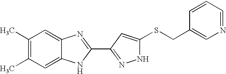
C1(C)=C(C)C=C2C(=C1)N=C(C1=NNC(SCC3=CN=CC=C3)=C1)N2
